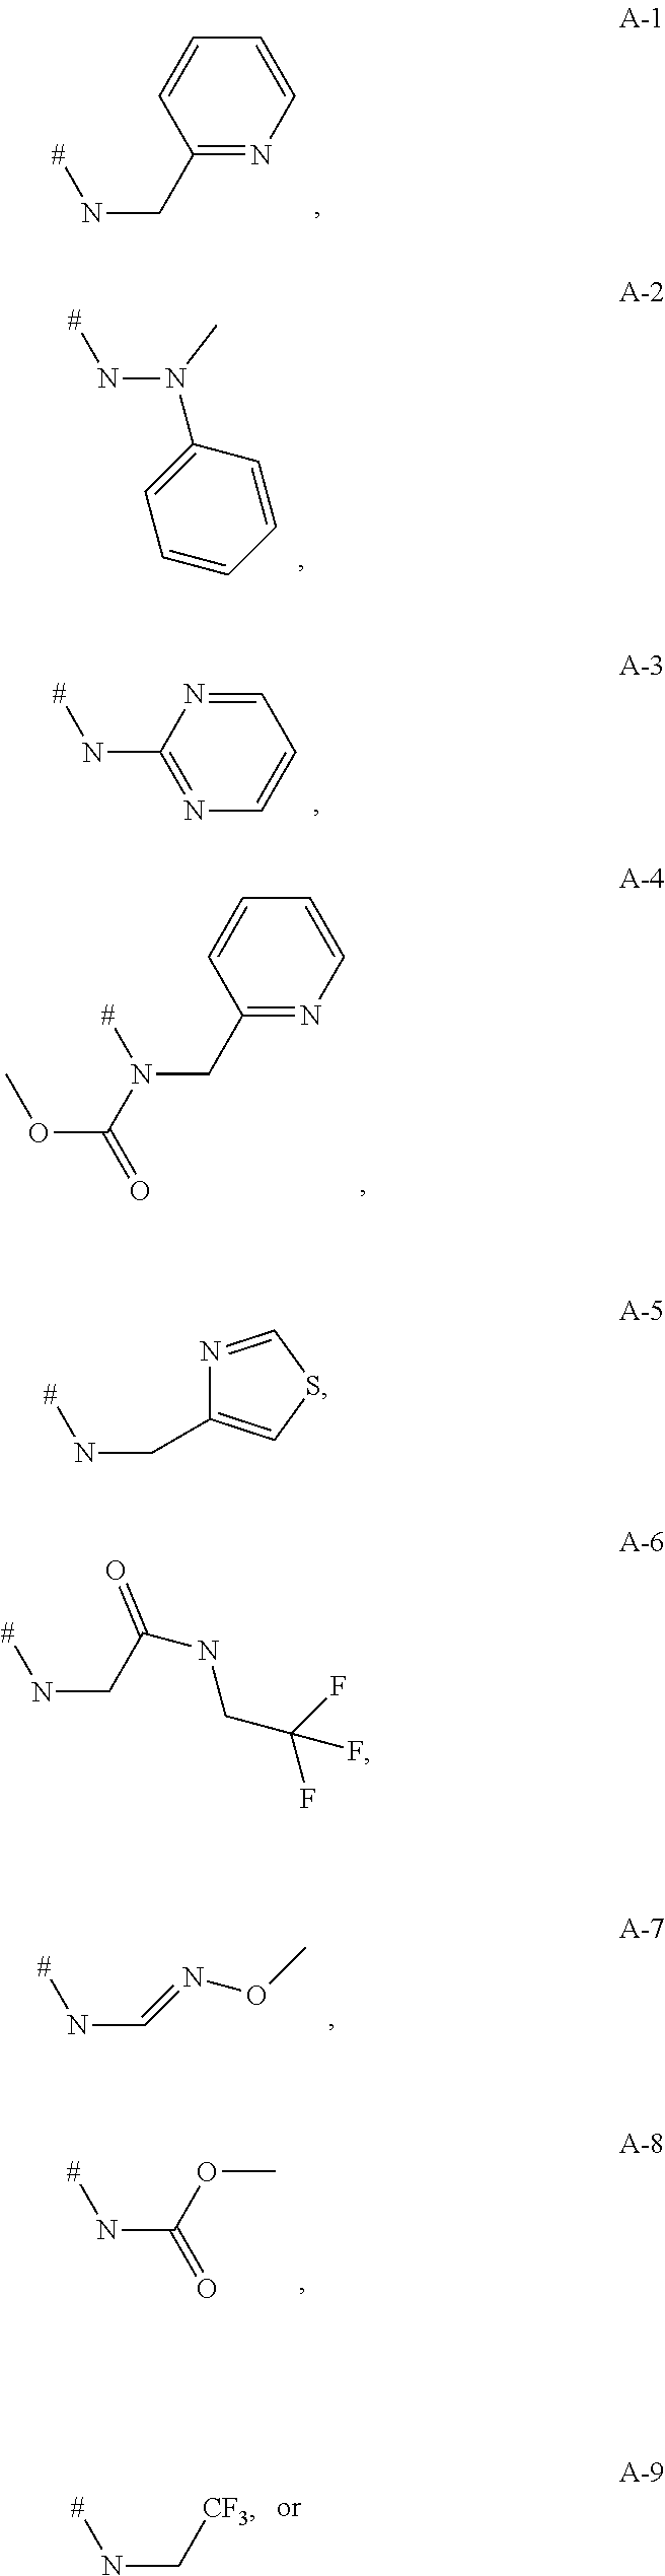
C1(CN[#])=NC=CC=C1.C1=CC=CC(N(N[#])C)=C1.C1=NC(N[#])=NC=C1.C1(CN(C(=O)OC)[#])=NC=CC=C1.N(C=NOC)[#].N(C(OC)=O)[#].[#]NC[CF3].N1=CSC=C1CN[#].[#]NCC(NCC(F)(F)F)=O
